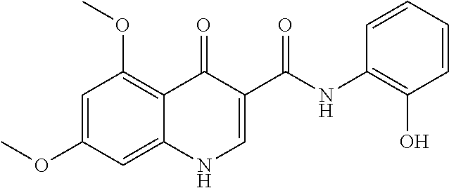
C1=C(OC)C=C2C(=C1OC)C(=O)C(C(=O)NC1=C(O)C=CC=C1)=CN2
